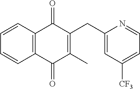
C1=CC2=C(C=C1)C(=O)C(C)=C(CC1=CC([CF3])=CC=N1)C2=O
